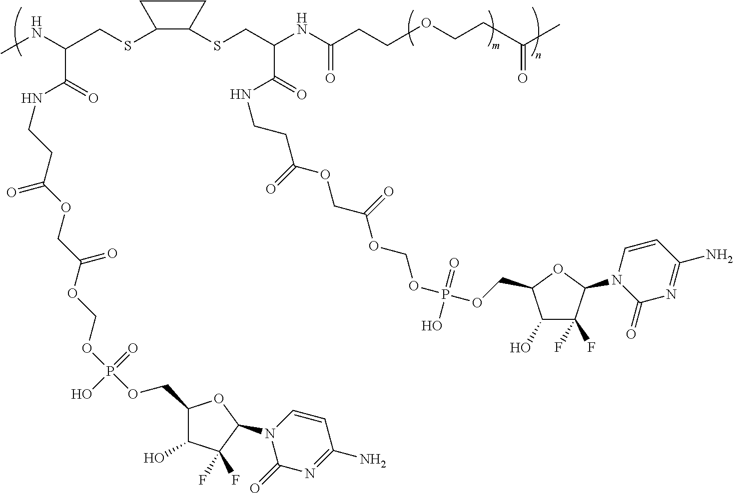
N(C(CSC1C(SCC(NC(CCOCCC(=O)C)=O)C(=O)NCCC(OCC(OCOP(OCC2C(O)C(F)(F)C(N3C(=O)N=C(N)C=C3)O2)(=O)O)=O)=O)CC1)C(=O)NCCC(OCC(OCOP(OCC1C(O)C(F)(F)C(N2C(=O)N=C(N)C=C2)O1)(=O)O)=O)=O)C
